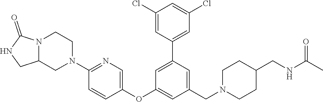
C1(Cl)=CC(C2=CC(OC3=CN=C(N4CC5N(CC4)C(=O)NC5)C=C3)=CC(CN3CCC(CNC(C)=O)CC3)=C2)=CC(Cl)=C1
